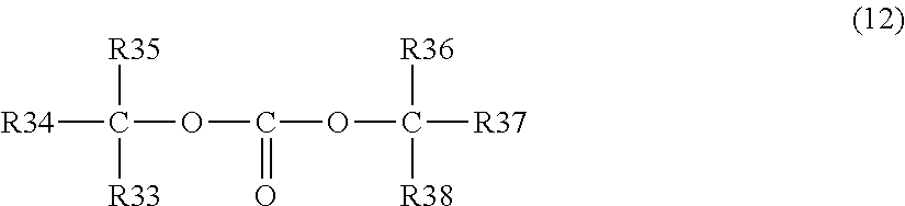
[R34]C(OC(OC([R37])([R36])[R38])=O)([R35])[R33]
